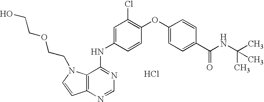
C1=C(NC2=NC=NC3=C2N(CCOCCO)C=C3)C=CC(OC2=CC=C(C(NC(C)(C)C)=O)C=C2)=C1Cl.Cl
